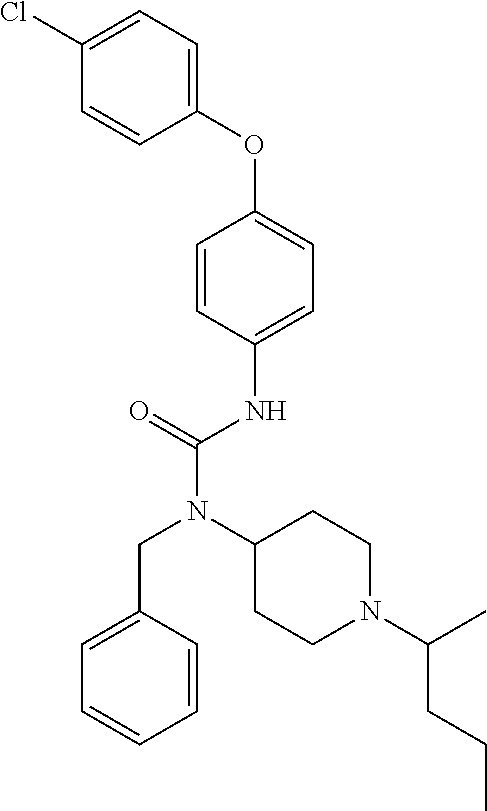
C1=C(CN(C(NC2=CC=C(OC3=CC=C(Cl)C=C3)C=C2)=O)C2CCN(C(C)CCC)CC2)C=CC=C1
